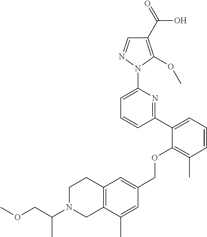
C1(C2=CC=CC(C)=C2OCC2=CC3=C(C(C)=C2)CN(C(COC)C)CC3)=NC(N2N=CC(C(=O)O)=C2OC)=CC=C1
